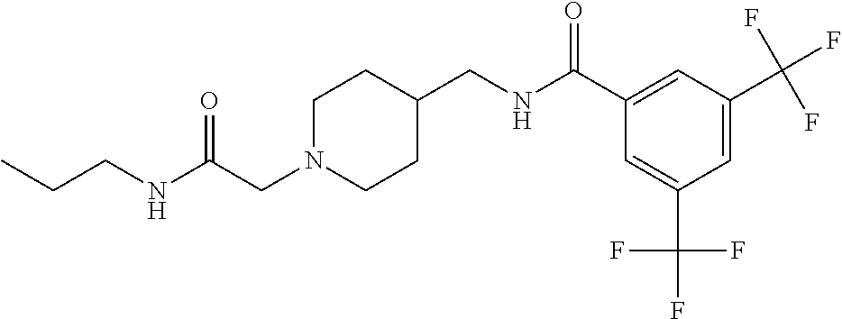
C(CN1CCC(CNC(C2=CC(C(F)(F)F)=CC(C(F)(F)F)=C2)=O)CC1)(NCCC)=O
